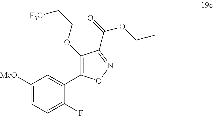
C1([MeO])=CC=C(F)C(C2=C(OCC[F3C])C(C(OCC)=O)=NO2)=C1
